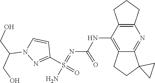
N1(C(CO)CO)N=C(S(=O)(=NC(NC2=C3CCC4(C3=NC3=C2CCC3)CC4)=O)N)C=C1
